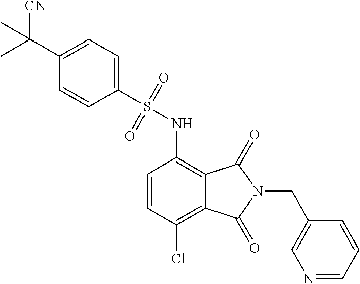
C1=CC(Cl)=C2C(=C1NS(C1=CC=C(C(C)([CN])C)C=C1)(=O)=O)C(=O)N(CC1=CN=CC=C1)C2=O
